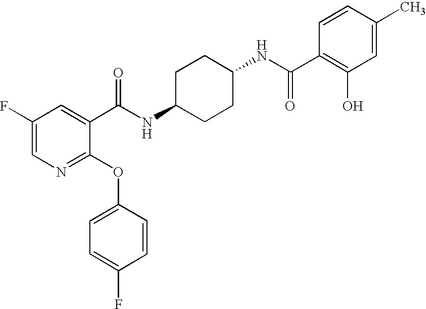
N1=C(OC2=CC=C(F)C=C2)C(C(NC2CCC(NC(=O)C3=C(O)C=C(C)C=C3)CC2)=O)=CC(F)=C1
